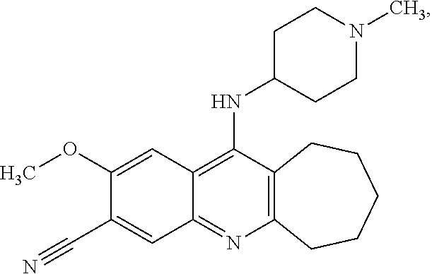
C12=C(N=C3C(=C1NC1CCN(C)CC1)C=C(OC)C(C#N)=C3)CCCCC2
